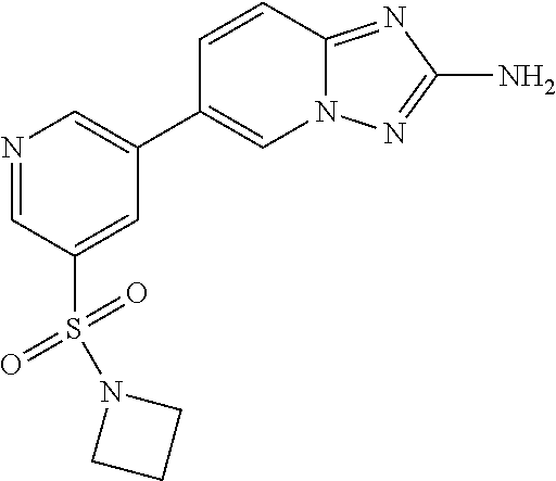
N1=CC(S(=O)(=O)N2CCC2)=CC(C2=CN3C(=NC(N)=N3)C=C2)=C1
